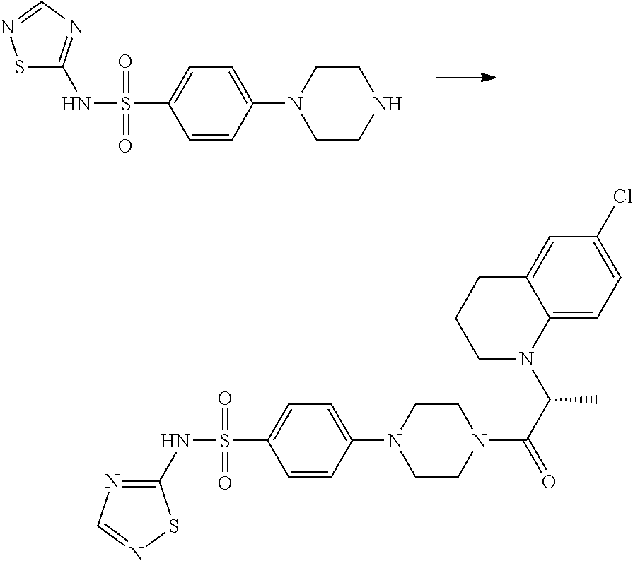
C1=CC(N2CCNCC2)=CC=C1S(=O)(=O)NC1=NC=NS1.C1=CC(N2CCN(C(C(C)N3C4=CC=C(Cl)C=C4CCC3)=O)CC2)=CC=C1S(=O)(=O)NC1=NC=NS1
